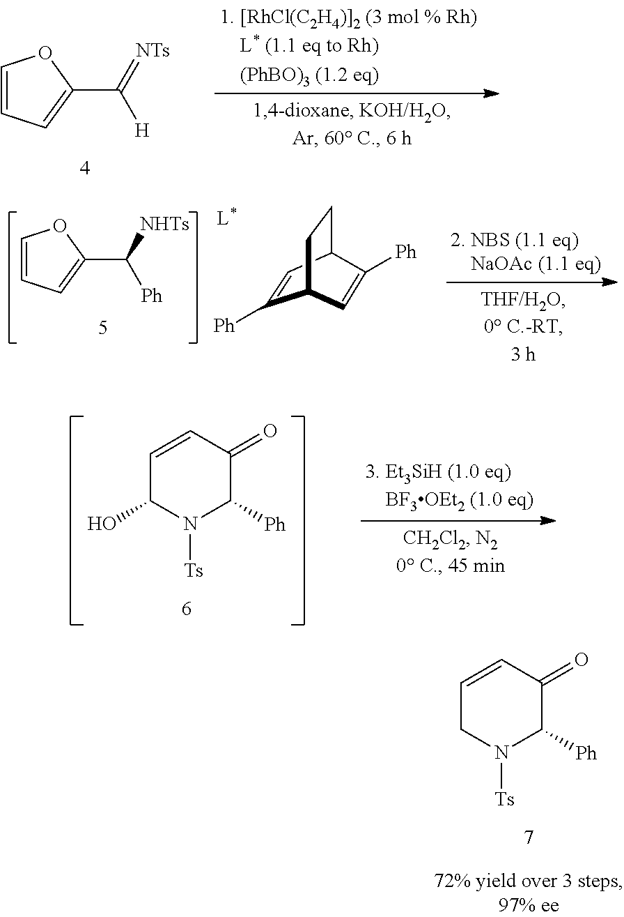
C1=CC=C(C(=[NTs])[H])O1.C1=CC=C(C([NHTs])[Ph])O1.C1([Ph])=CC2CCC1C=C2[Ph].C1=CC(=O)C([Ph])N([Ts])C1O.C1=CC(=O)C([Ph])N([Ts])C1
